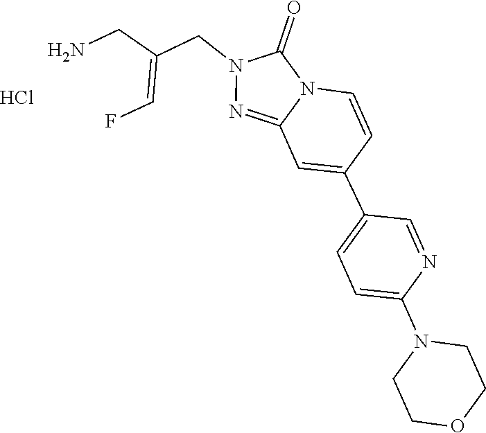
C12=NN(CC(=CF)CN)C(=O)N1C=CC(C1=CC=C(N3CCOCC3)N=C1)=C2.Cl
